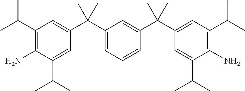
C1(C(C)C)=C(N)C(C(C)C)=CC(C(C2=CC=CC(C(C3=CC(C(C)C)=C(N)C(C(C)C)=C3)(C)C)=C2)(C)C)=C1
